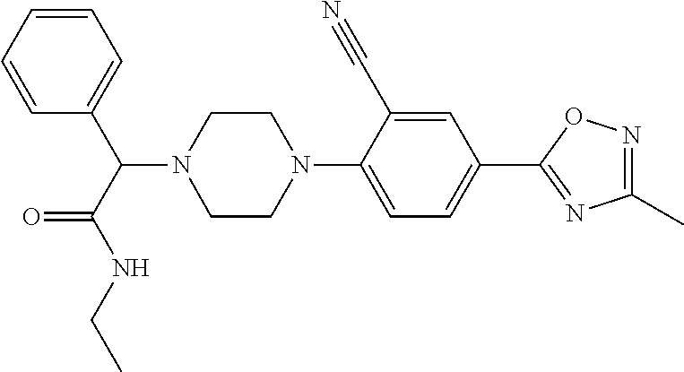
C1=CC=C(C(N2CCN(C3=CC=C(C4=NC(C)=NO4)C=C3C#N)CC2)C(NCC)=O)C=C1
